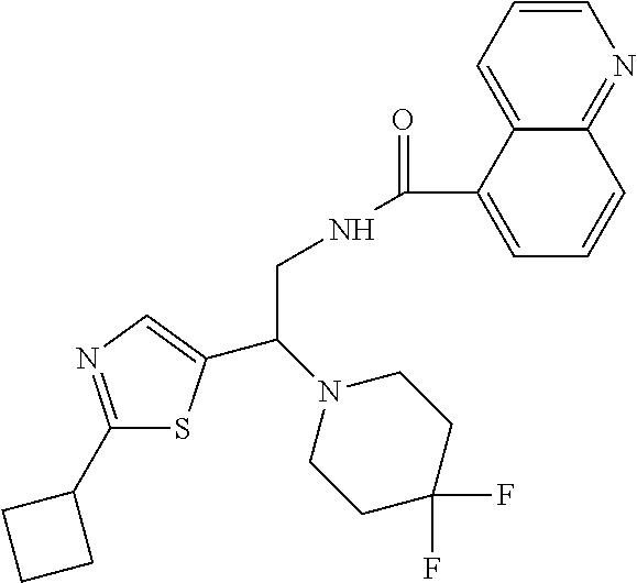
C1(C2CCC2)=NC=C(C(N2CCC(F)(F)CC2)CNC(=O)C2=CC=CC3=NC=CC=C23)S1
